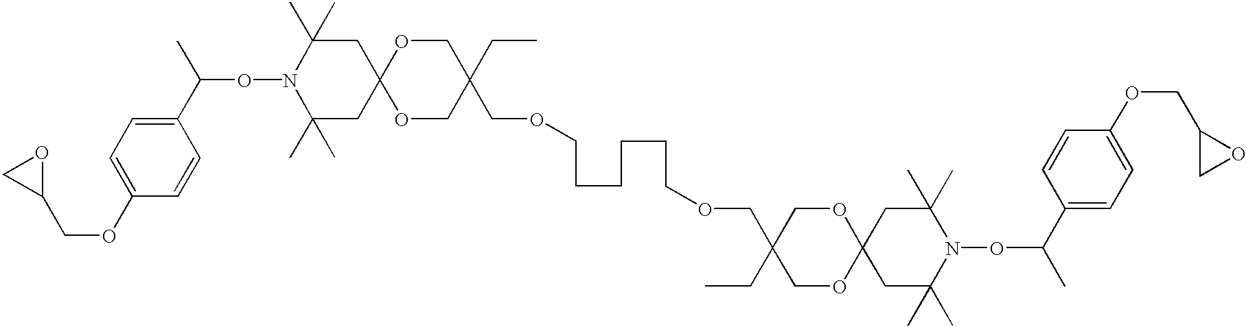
C1(OCC2OC2)=CC=C(C(ON2C(C)(C)CC3(CC2(C)C)OCC(CC)(COCCCCCCOCC2(CC)COC4(OC2)CC(C)(C)N(OC(C)C2=CC=C(OCC5CO5)C=C2)C(C)(C)C4)CO3)C)C=C1
